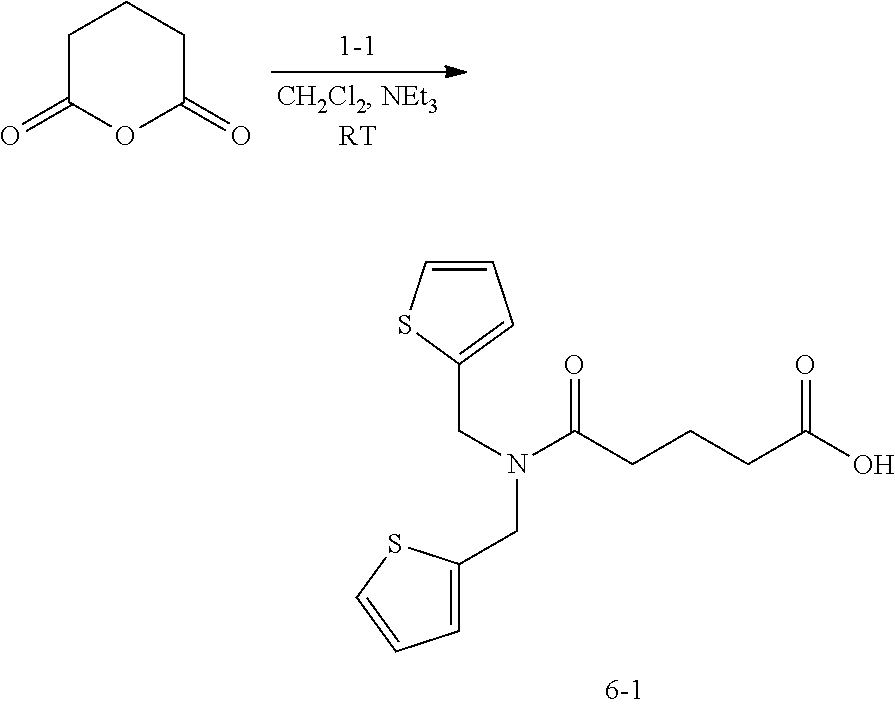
C1C(=O)OC(=O)CC1.C1=CSC(CN(C(=O)CCCC(O)=O)CC2=CC=CS2)=C1
